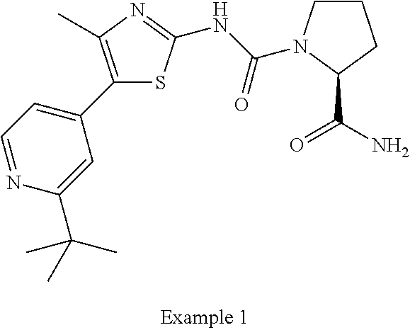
C1(C2=CC=NC(C(C)(C)C)=C2)=C(C)N=C(NC(=O)N2CCCC2C(=O)N)S1
